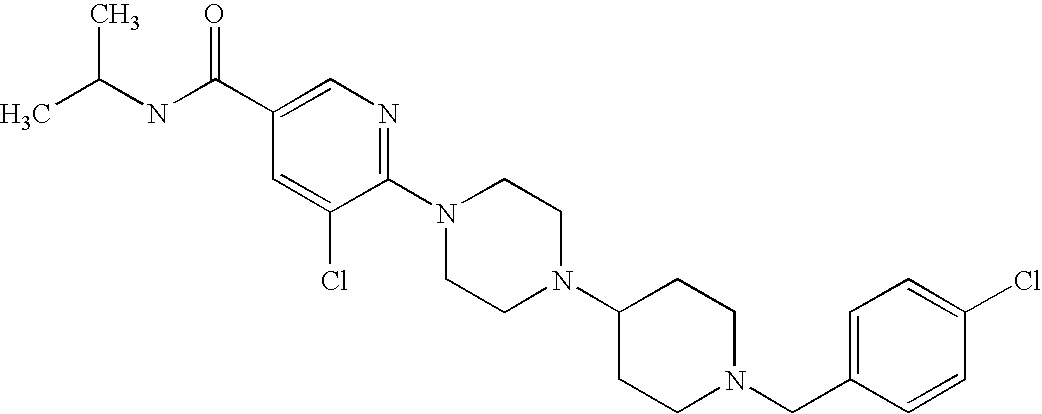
C1(Cl)=CC=C(CN2CCC(N3CCN(C4=NC=C(C(NC(C)C)=O)C=C4Cl)CC3)CC2)C=C1
